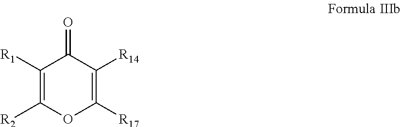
C1([R1])=C([R2])OC([R17])=C([R14])C1=O
